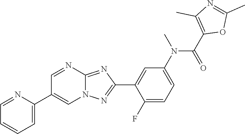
C1(F)=CC=C(N(C(C2=C(C)N=C(C)O2)=O)C)C=C1C1=NN2C(=N1)N=CC(C1=CC=CC=N1)=C2
